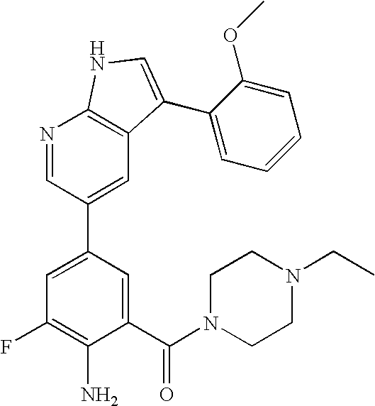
C1(C(N2CCN(CC)CC2)=O)=CC(C2=CC3=C(N=C2)NC=C3C2=CC=CC=C2OC)=CC(F)=C1N
